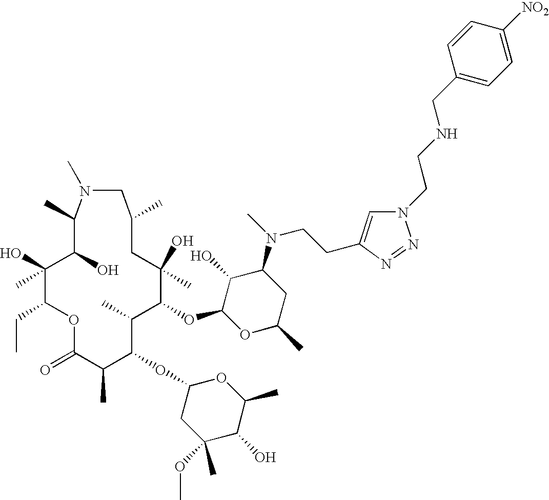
C1(O)(C)C(CC)OC(=O)C(C)C(OC2CC(OC)(C)C(O)C(C)O2)C(C)C(OC2C(O)C(N(CCC3=CN(CCNCC4=CC=C([NO2])C=C4)N=N3)C)CC(C)O2)C(C)(O)CC(C)CN(C)C(C)C1O
